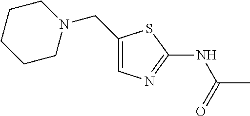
C1(CN2CCCCC2)=CN=C(NC(C)=O)S1
